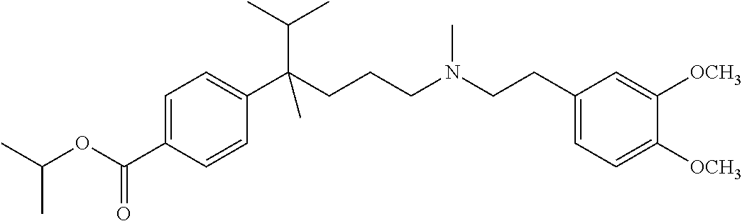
C1=C(C(OC(C)C)=O)C=CC(C(CCCN(CCC2=CC=C([OCH3])C([OCH3])=C2)C)(C(C)C)C)=C1
